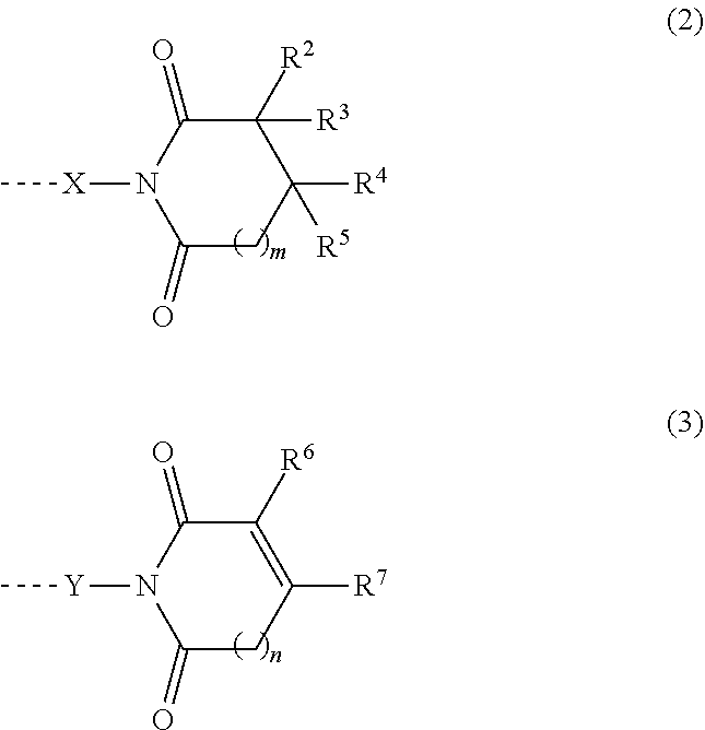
C1(=O)CC([R4])([R5])C([R2])([R3])C(=O)N1[X]C.C1(=O)CC([R7])=C([R6])C(=O)N1[Y]C
